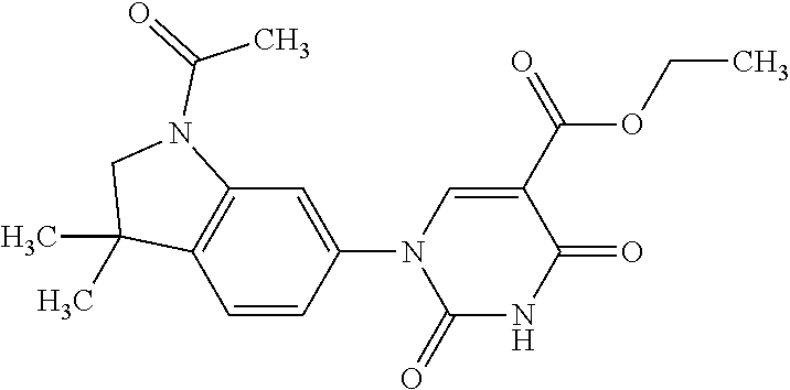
C1(N2C(=O)NC(=O)C(C(=O)OCC)=C2)=CC2=C(C=C1)C(C)(C)CN2C(=O)C
